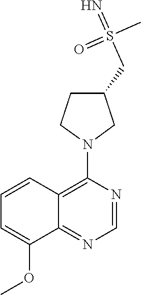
C1(N2CC(CS(=N)(C)=O)CC2)=C2C(=NC=N1)C(OC)=CC=C2
